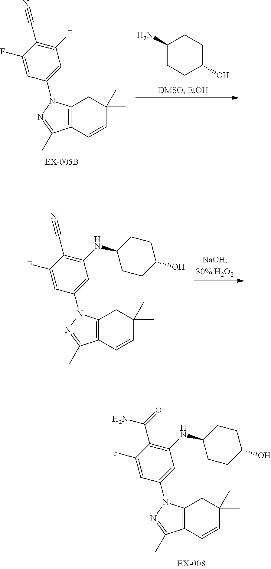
C1(N)CCC(O)CC1.C12=C(C=CC(C)(C)C1)C(C)=NN2C1=CC(F)=C(C#N)C(F)=C1.C12=C(C=CC(C)(C)C1)C(C)=NN2C1=CC(NC2CCC(O)CC2)=C(C#N)C(F)=C1.C12=C(C=CC(C)(C)C1)C(C)=NN2C1=CC(NC2CCC(O)CC2)=C(C(=O)N)C(F)=C1
